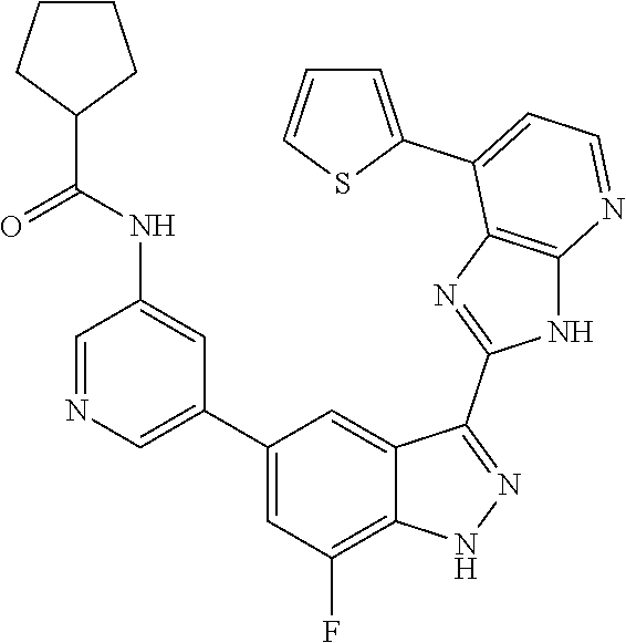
C1=NC=C(C2=CC(F)=C3C(=C2)C(C2=NC4=C(N2)N=CC=C4C2=CC=CS2)=NN3)C=C1NC(=O)C1CCCC1
